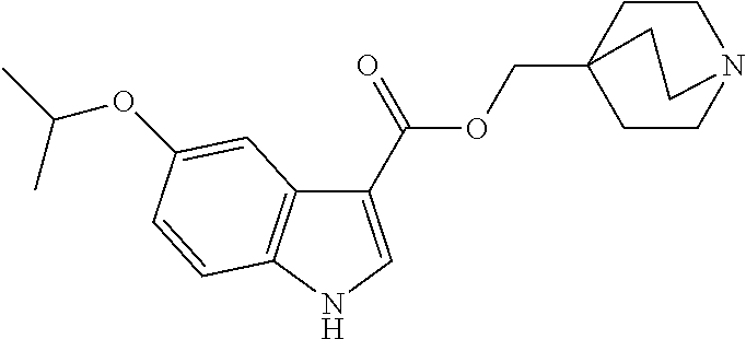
C1CN2CCC1(COC(C1=CNC3=C1C=C(OC(C)C)C=C3)=O)CC2
